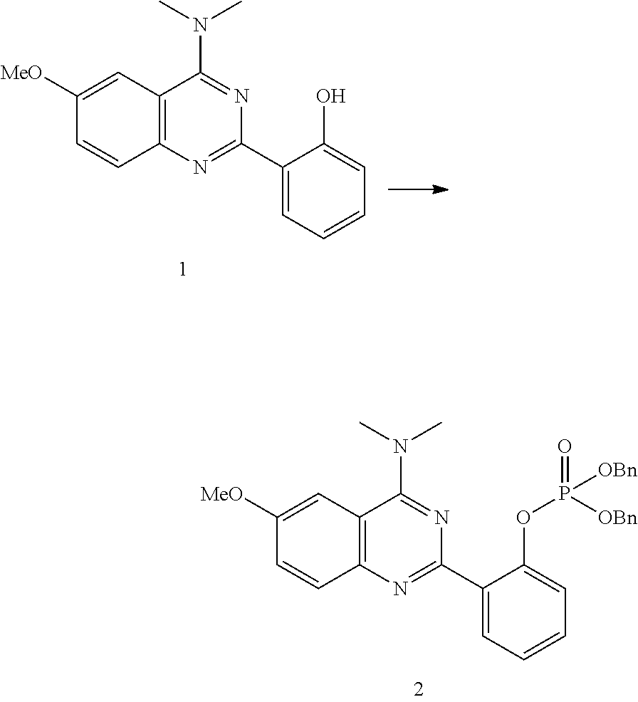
C12=C(N=C(C3=CC=CC=C3O)N=C1N(C)C)C=CC([MeO])=C2.C12=C(N=C(C3=CC=CC=C3OP(=O)([OBn])[OBn])N=C1N(C)C)C=CC([MeO])=C2
